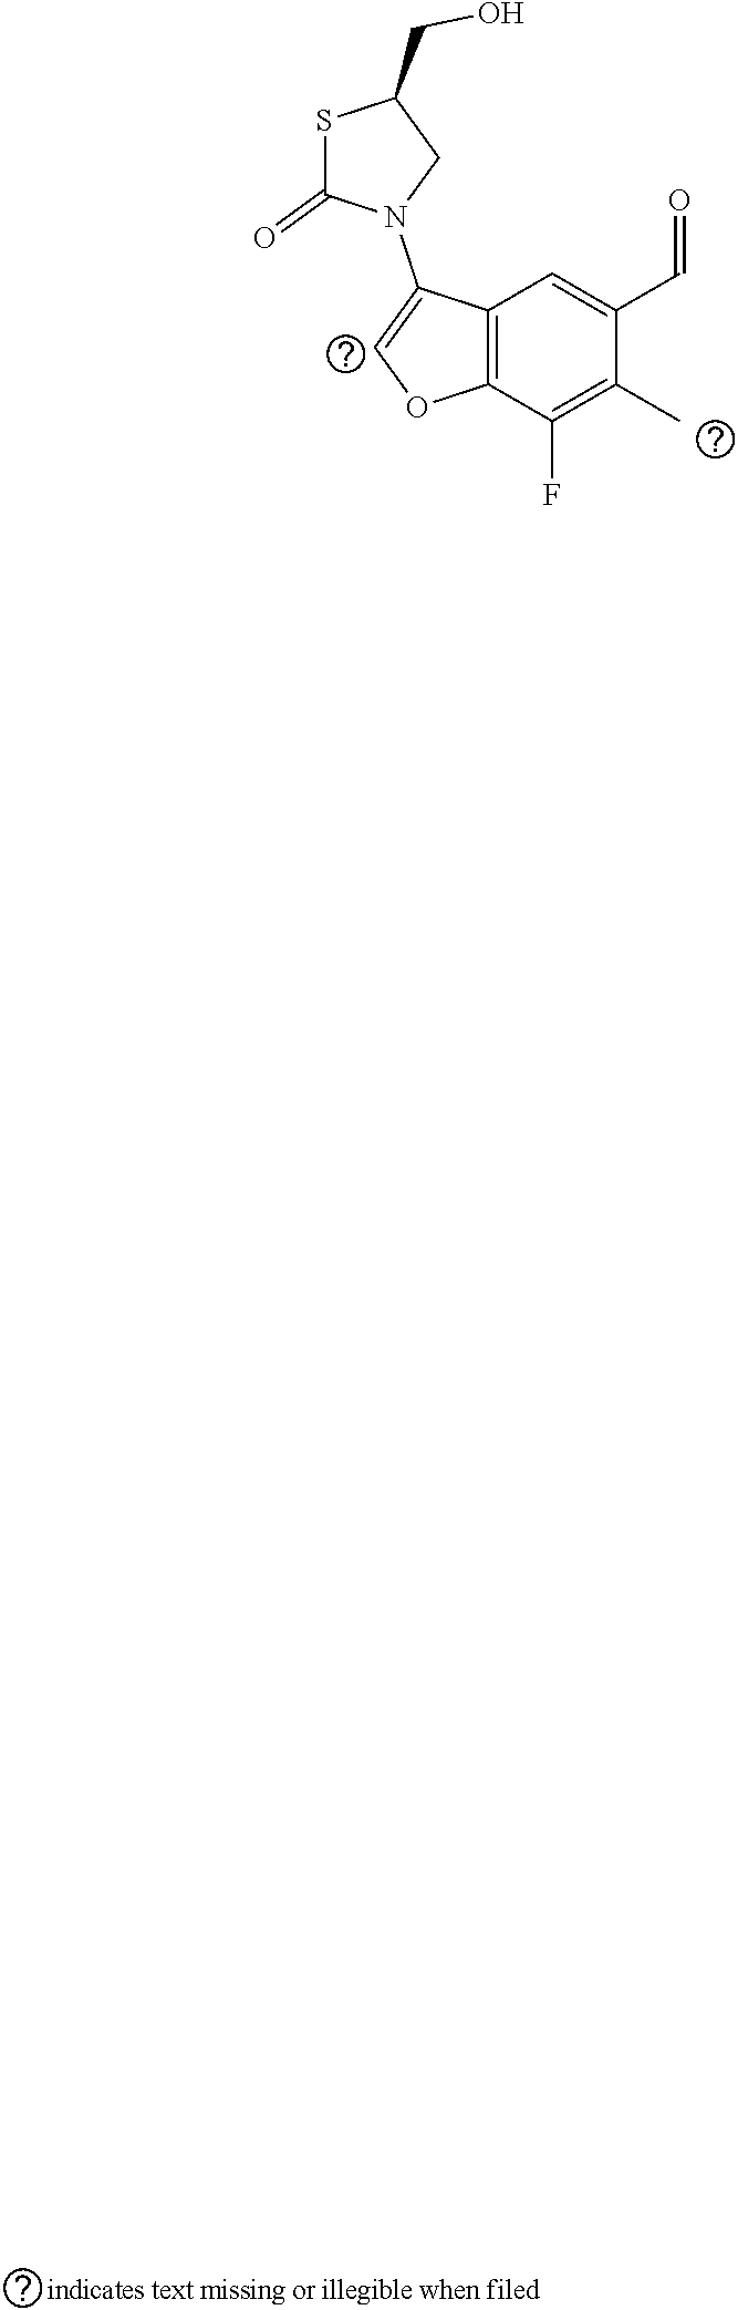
S1C(=O)N(C2=COC3=C2C=C(C=O)C(C)=C3F)CC1CO
